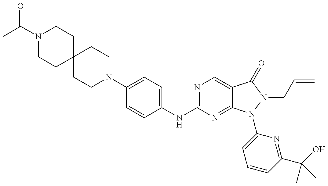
N1(C(=O)C)CCC2(CC1)CCN(C1=CC=C(NC3=NC=C4C(=N3)N(C3=CC=CC(C(O)(C)C)=N3)N(CC=C)C4=O)C=C1)CC2
